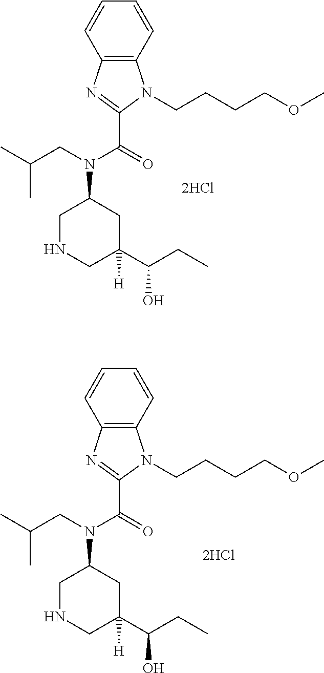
C12=C(C=CC=C1)N(CCCCOC)C(C(N(C1CNCC(C(O)CC)([H])C1)CC(C)C)=O)=N2.C12=C(C=CC=C1)N(CCCCOC)C(C(N(C1CNCC(C(O)CC)([H])C1)CC(C)C)=O)=N2
